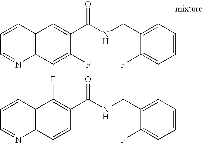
C1=CC=NC2=C1C=C(C(NCC1=CC=CC=C1F)=O)C(F)=C2.C1=CC=NC2=C1C(F)=C(C(NCC1=CC=CC=C1F)=O)C=C2
